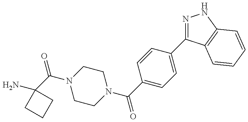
NC1(C(=O)N2CCN(C(=O)C3=CC=C(C4=NNC5=C4C=CC=C5)C=C3)CC2)CCC1
